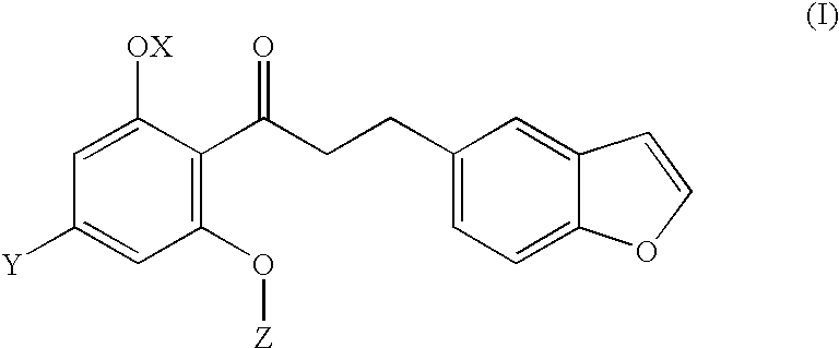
C1(C(CCC2=CC=C3C(=C2)C=CO3)=O)=C(O[Z])C=C([Y])C=C1[OX]
